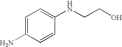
C1=C(N)C=CC(NCCO)=C1
